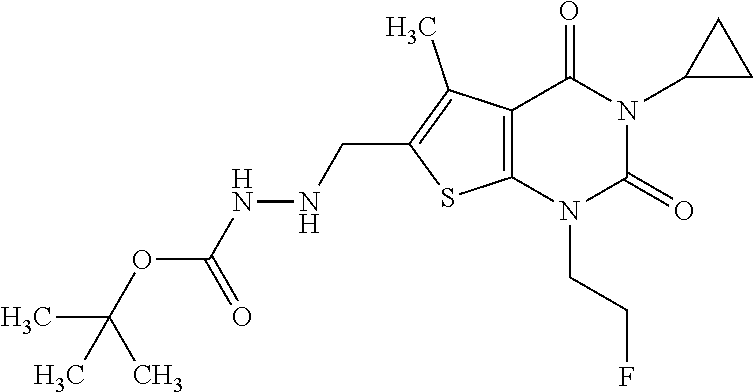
C12=C(N(CCF)C(=O)N(C3CC3)C1=O)SC(CNNC(=O)OC(C)(C)C)=C2C
